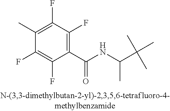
C1(F)=C(C)C(F)=C(F)C(C(NC(C(C)(C)C)C)=O)=C1F
